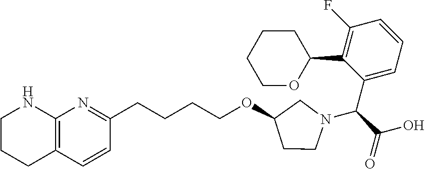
C1(F)=C(C2OCCCC2)C(C(C(=O)O)N2CCC(OCCCCC3=NC4=C(C=C3)CCCN4)C2)=CC=C1
